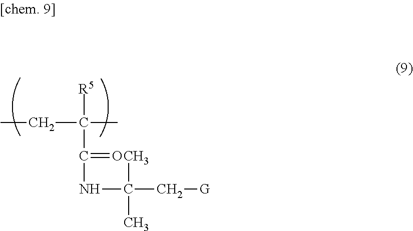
C(C([R5])(C(NC(C)(C)C[G])=O)C)C
